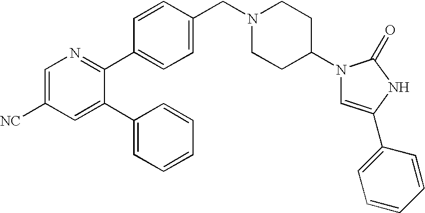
C1=C([NC])C=C(C2=CC=CC=C2)C(C2=CC=C(CN3CCC(N4C=C(C5=CC=CC=C5)NC4=O)CC3)C=C2)=N1
